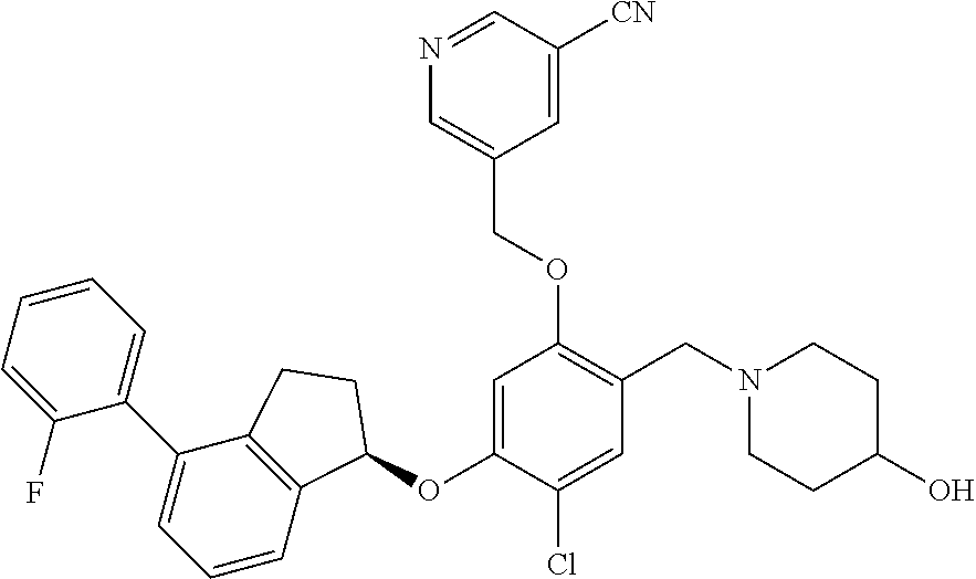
C1(F)=CC=CC=C1C1=CC=CC2=C1CCC2OC1=CC(OCC2=CN=CC([CN])=C2)=C(CN2CCC(O)CC2)C=C1Cl
